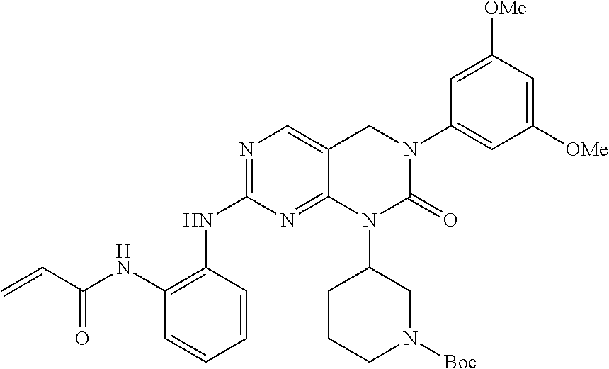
C1=CC(NC2=NC=C3C(=N2)N(C2CCCN([Boc])C2)C(=O)N(C2=CC([OMe])=CC([OMe])=C2)C3)=C(NC(C=C)=O)C=C1
